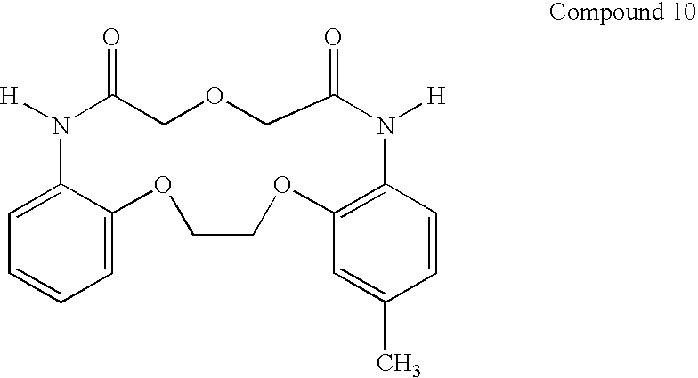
C1=CC=C2C(=C1)N([H])C(=O)COCC(=O)N([H])C1=C(OCCO2)C=C(C)C=C1
